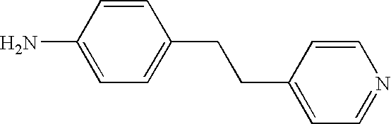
C1(N)=CC=C(CCC2=CC=NC=C2)C=C1
